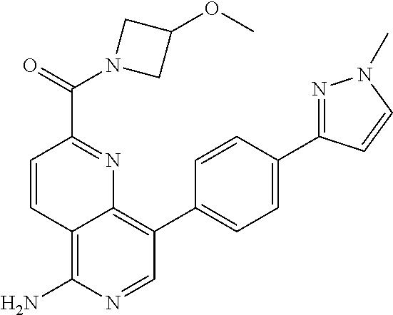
C12=C(N)N=CC(C3=CC=C(C4=NN(C)C=C4)C=C3)=C1N=C(C(=O)N1CC(OC)C1)C=C2
